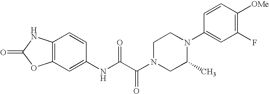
O=C1OC2=C(N1)C=CC(NC(C(N1CC(C)N(C3=CC(F)=C([OMe])C=C3)CC1)=O)=O)=C2
